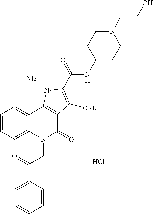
C1=CC=C2C(=C1)C1=C(C(=O)N2CC(C2=CC=CC=C2)=O)C([OMe])=C(C(=O)NC2CCN(CCO)CC2)N1[Me].Cl
